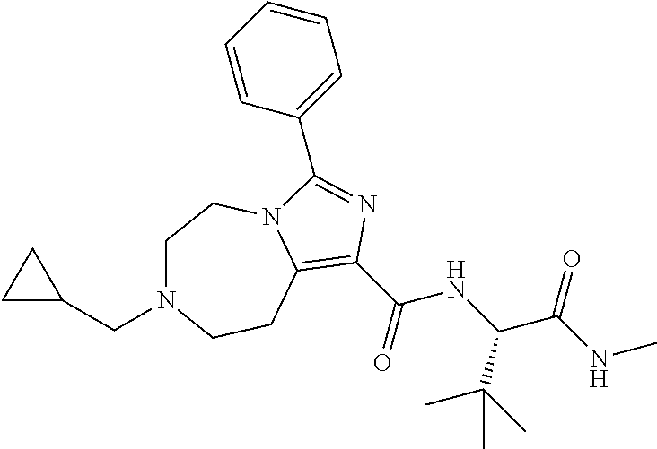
C1N(CC2CC2)CCC2=C(C(NC(C(NC)=O)C(C)(C)C)=O)N=C(C3=CC=CC=C3)N2C1
